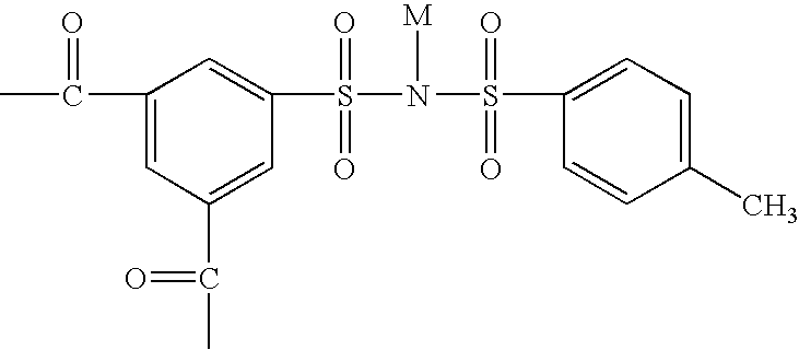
S(=O)(=O)(N([M])S(=O)(=O)C1=CC=C(C)C=C1)C1=CC(C(=O)C)=CC(C(=O)C)=C1
